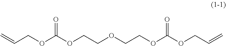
C=CCOC(OCCOCCOC(=O)OCC=C)=O
